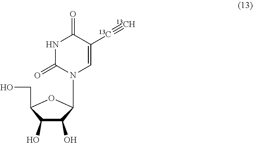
N1C(=O)N(C2C(O)C(O)C(CO)O2)C=C([13C]#[13CH])C1=O
